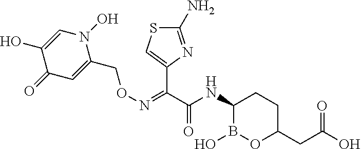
C1(N)=NC(C(C(NC2B(O)OC(CC(=O)O)CC2)=O)=NOCC2=CC(=O)C(O)=CN2O)=CS1
